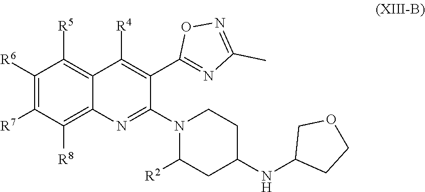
C1([R6])=C([R7])C([R8])=C2C(=C1[R5])C([R4])=C(C1=NC(C)=NO1)C(N1CCC(NC3CCOC3)CC1[R2])=N2
